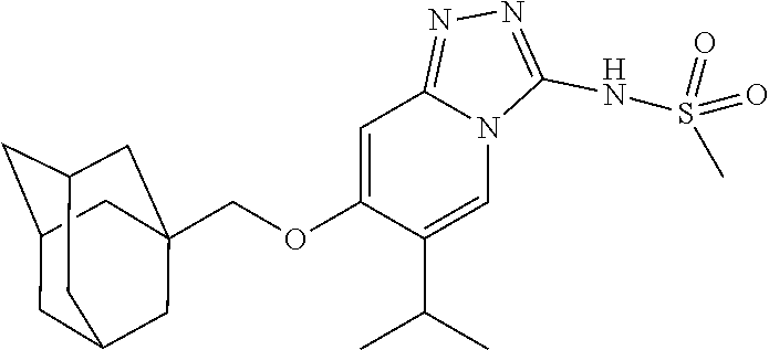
C1=C(OCC23CC4CC(CC(C2)C4)C3)C(C(C)C)=CN2C1=NN=C2NS(=O)(=O)C
